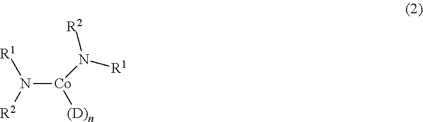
N([Co]([(D)n])N([R1])[R2])([R2])[R1]
